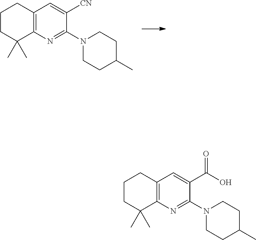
C1CC(C)CCN1C1=NC2=C(C=C1[CN])CCCC2(C)C.C1CC(C)CCN1C1=NC2=C(C=C1C(=O)O)CCCC2(C)C
